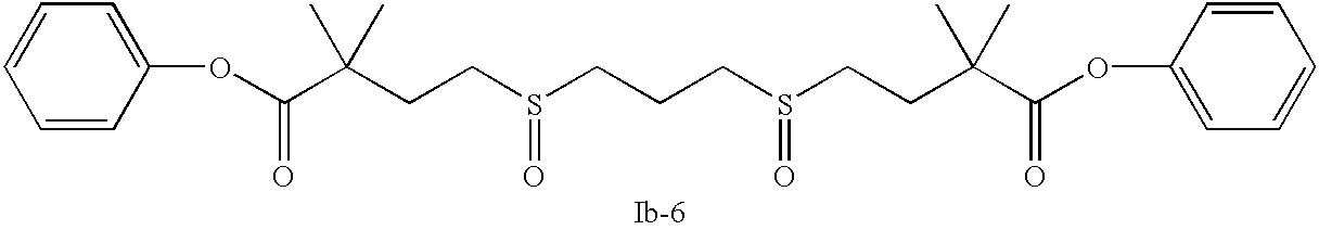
C(C(CCS(CCCS(CCC(C(OC1=CC=CC=C1)=O)(C)C)=O)=O)(C)C)(OC1=CC=CC=C1)=O
